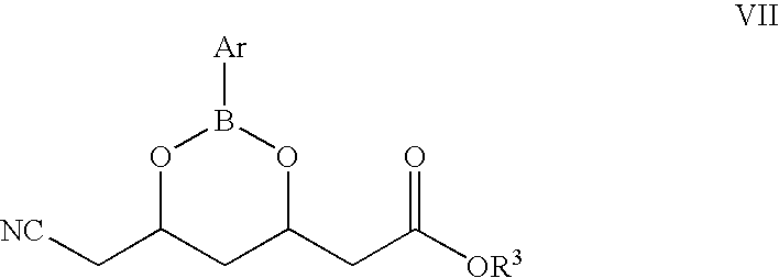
[NC]CC1CC(CC([OR3])=O)OB([Ar])O1
